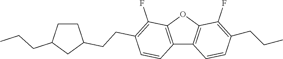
C12=C(OC3=C1C=CC(CCC)=C3F)C(F)=C(CCC1CCC(CCC)C1)C=C2
